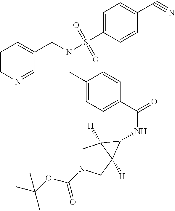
C1=CN=CC(CN(S(C2=CC=C(C#N)C=C2)(=O)=O)CC2=CC=C(C(=O)NC3C4([H])CN(C(=O)OC(C)(C)C)CC43[H])C=C2)=C1
